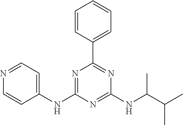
C1=CC(C2=NC(NC(C(C)C)C)=NC(NC3=CC=NC=C3)=N2)=CC=C1
